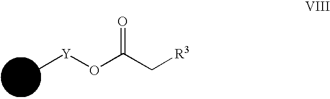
C[Y]OC(C[R3])=O
